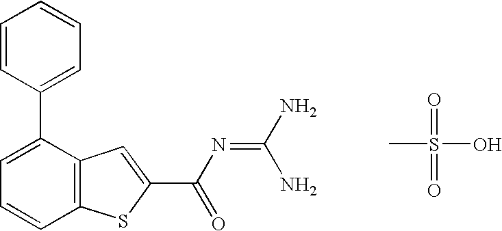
C1(C2=CC=CC3=C2C=C(C(N=C(N)N)=O)S3)=CC=CC=C1.CS(=O)(=O)O
